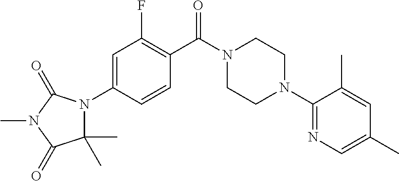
N1(C(C2=C(F)C=C(N3C(C)(C)C(=O)N(C)C3=O)C=C2)=O)CCN(C2=NC=C(C)C=C2C)CC1
